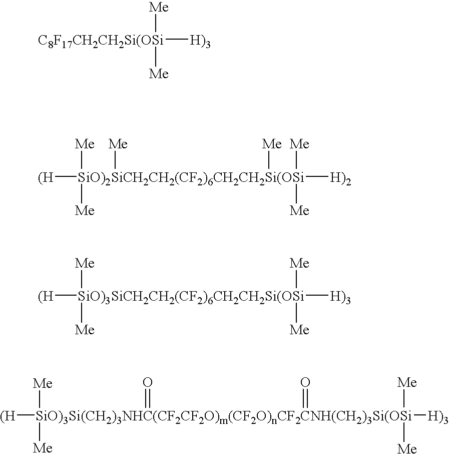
[C8F17CH2CH2Si(OSi]([H)3])([Me])[Me].[(H][SiO)2SiCH2CH2(CF2)6CH2CH2Si(OSi]([H)2])([Me])([Me])([Me])([Me])([Me])[Me].[(H][SiO)3SiCH2CH2(CF2)6CH2CH2Si(OSi]([H)3])([Me])([Me])([Me])[Me].[(H][SiO)3Si(CH2)3NHC(CF2CF2O)m(CF2O)nCF2CNH(CH2)3Si(OSi]([H)3])([Me])([Me])(=O)(=O)([Me])[Me]
